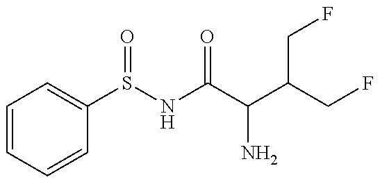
C1=CC=CC(S(NC(C(C(CF)CF)N)=O)=O)=C1
